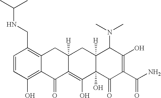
C1=CC(CNC(C)C)=C2C(=C1O)C(=O)C1=C(O)C3(O)C([H])(CC1([H])C2)C(N(C)C)C(O)=C(C(N)=O)C3=O
